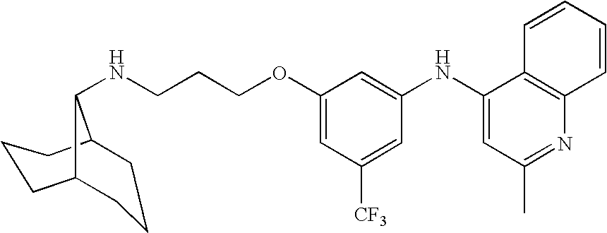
C1(NC2=CC(C)=NC3=C2C=CC=C3)=CC(OCCCNC2C3CCCC2CCC3)=CC([CF3])=C1
